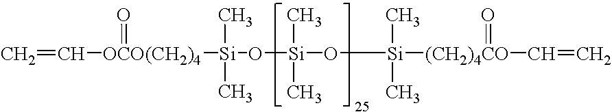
C=C[OCO(CH2)4]([Si](O[Si](O[Si]([(CH2)4CO](C=C)=O)(C)C)(C)C)(C)C)=O
